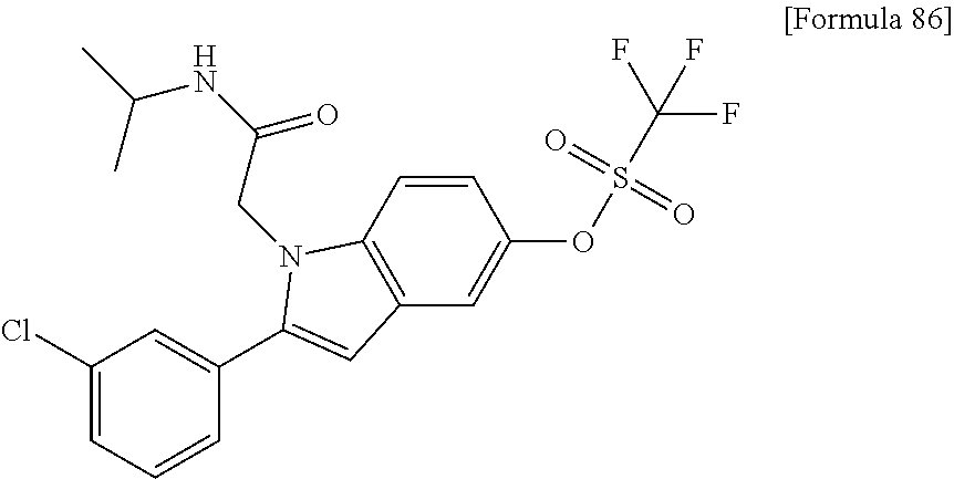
C1(Cl)=CC=CC(C2=CC3=C(C=CC(OS(=O)(=O)C(F)(F)F)=C3)N2CC(NC(C)C)=O)=C1
